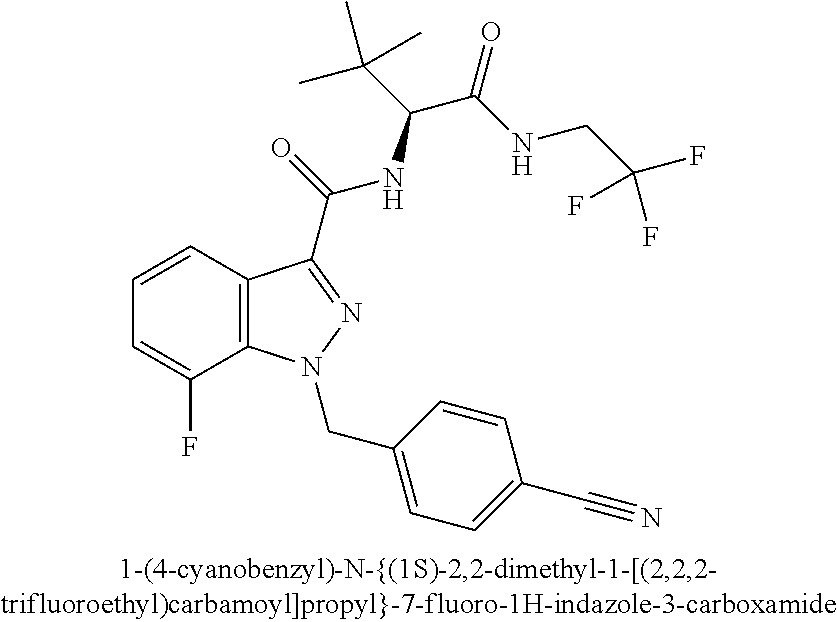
C1=CC2=C(C(F)=C1)N(CC1=CC=C(C#N)C=C1)N=C2C(=O)NC(C(C)(C)C)C(=O)NCC(F)(F)F
